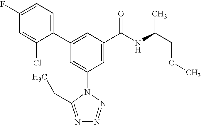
C1(C2=CC(C(NC(COC)C)=O)=CC(N3C(CC)=NN=N3)=C2)=CC=C(F)C=C1Cl
